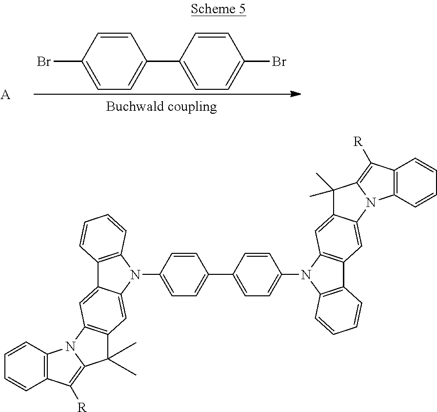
C1(C2=CC=C(Br)C=C2)=CC=C(Br)C=C1.[A].N1(C2=CC=C(C3=CC=C(N4C5=C(C6=C4C=C4C(=C6)N6C(=C([R])C7=C6C=CC=C7)C4(C)C)C=CC=C5)C=C3)C=C2)C2=C(C3=CC4=C(C=C13)C(C)(C)C1=C([R])C3=C(N41)C=CC=C3)C=CC=C2
